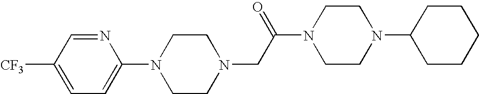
N1(CC(N2CCN(C3CCCCC3)CC2)=O)CCN(C2=CC=C([CF3])C=N2)CC1
